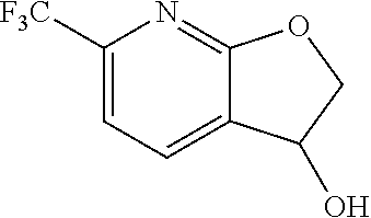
C1([F3C])=CC=C2C(=N1)OCC2O
